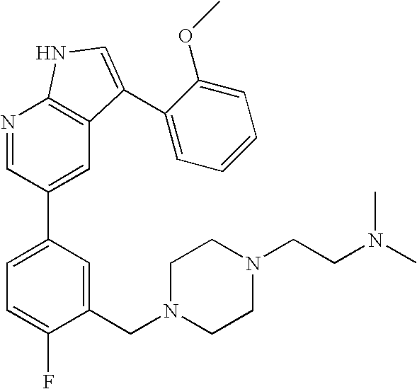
C1(CN2CCN(CCN(C)C)CC2)=CC(C2=CC3=C(N=C2)NC=C3C2=CC=CC=C2OC)=CC=C1F
